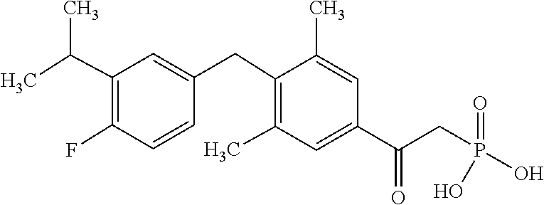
P(O)(O)(CC(C1=CC(C)=C(CC2=CC(C(C)C)=C(F)C=C2)C(C)=C1)=O)=O
